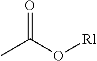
CC(O[Rl])=O
